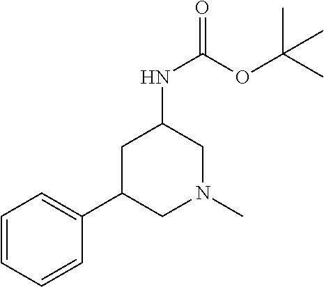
N1(C)CC(NC(OC(C)(C)C)=O)CC(C2=CC=CC=C2)C1
